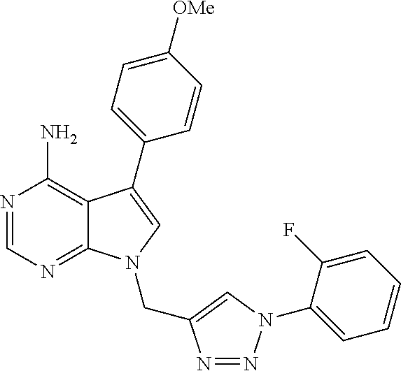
N1=CN=C2C(=C1N)C(C1=CC=C([OMe])C=C1)=CN2CC1=CN(C2=CC=CC=C2F)N=N1
